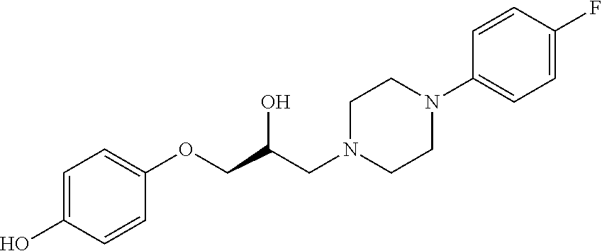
C1=C(O)C=CC(OCC(CN2CCN(C3=CC=C(F)C=C3)CC2)O)=C1
